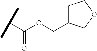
C(=O)(C(C)C)OCC1CCOC1
